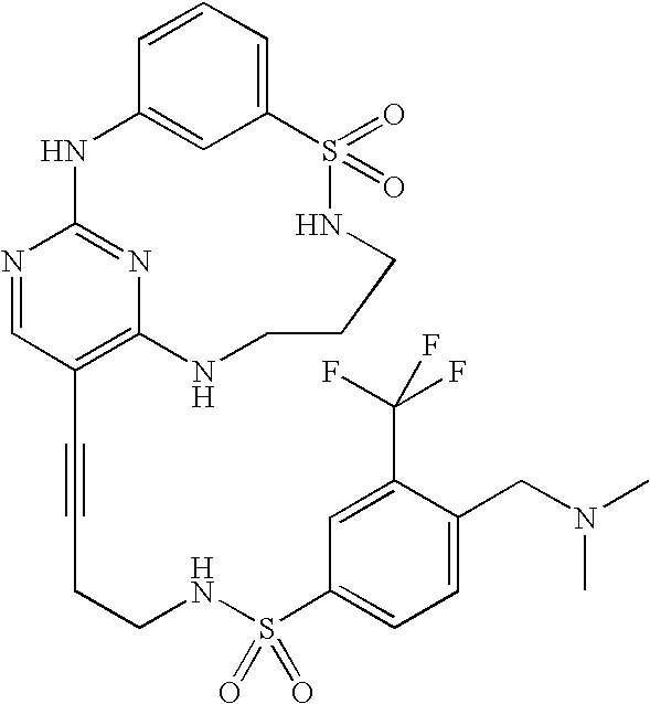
C1=CC=C2C=C1NC1=NC(=C(C#CCCNS(C3=CC=C(CN(C)C)C(C(F)(F)F)=C3)(=O)=O)C=N1)NCCCNS2(=O)=O
